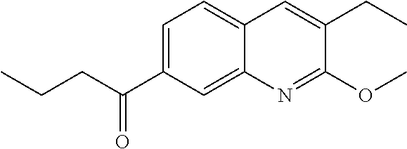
C1=C(C(=O)CCC)C=C2C(=C1)C=C(CC)C(OC)=N2
